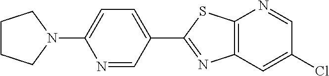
C1CCN(C2=CC=C(C3=NC4=C(N=CC(Cl)=C4)S3)C=N2)C1
